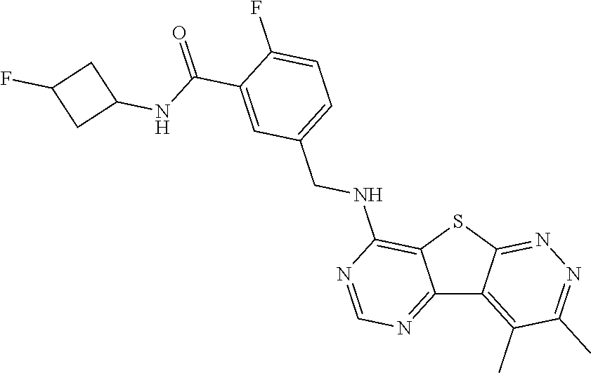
C12=NC=NC(NCC3=CC=C(F)C(C(=O)NC4CC(F)C4)=C3)=C1SC1=NN=C(C)C(C)=C21
